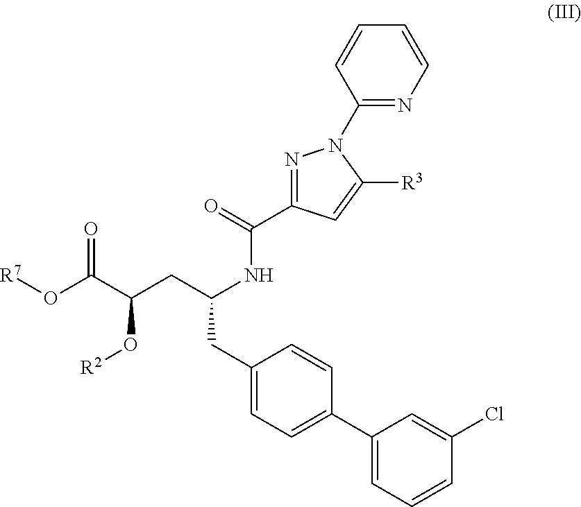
N1=C(C(NC(CC(C(O[R7])=O)O[R2])CC2=CC=C(C3=CC=CC(Cl)=C3)C=C2)=O)C=C([R3])N1C1=NC=CC=C1
